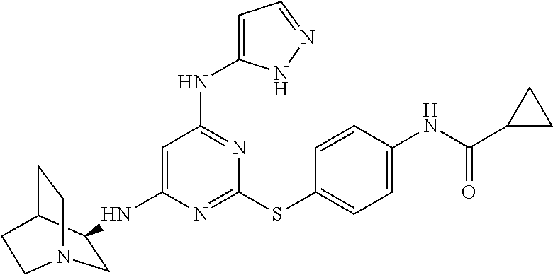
N1=C(SC2=CC=C(NC(C3CC3)=O)C=C2)N=C(NC2=CC=NN2)C=C1NC1CN2CCC1CC2
